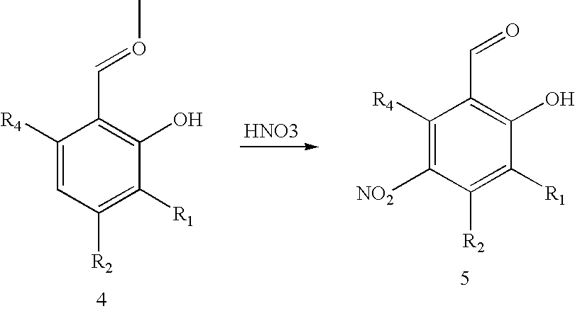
C1([R4])=CC([R2])=C([R1])C(O)=C1C=OC.[HNO3].C1([R4])=C([NO2])C([R2])=C([R1])C(O)=C1C=O
